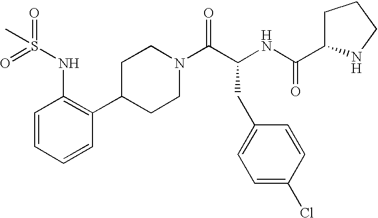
C1=CC=CC(C2CCN(C(C(CC3=CC=C(Cl)C=C3)NC(=O)C3CCCN3)=O)CC2)=C1NS(C)(=O)=O
